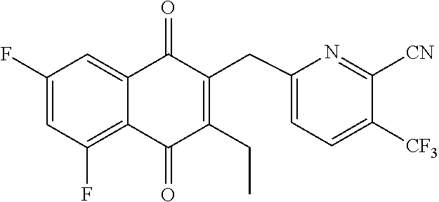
C1(F)=CC(F)=C2C(=C1)C(=O)C(CC1=CC=C([CF3])C([CN])=N1)=C(CC)C2=O
